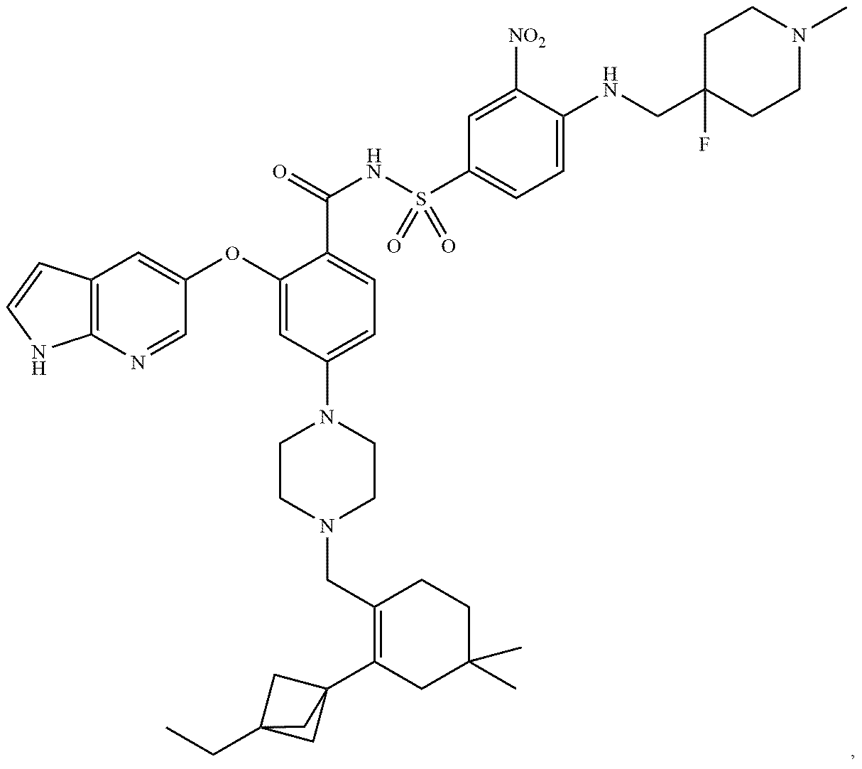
C12=C(N=CC(OC3=CC(N4CCN(CC5=C(C67CC(CC)(C6)C7)CC(C)(C)CC5)CC4)=CC=C3C(NS(C3=CC=C(NCC4(F)CCN(C)CC4)C([NO2])=C3)(=O)=O)=O)=C1)NC=C2
